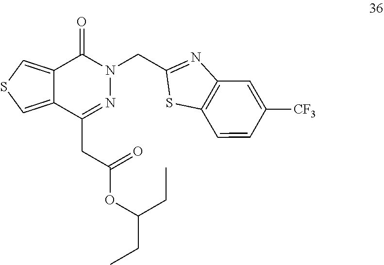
N1=C(CC(OC(CC)CC)=O)C2=CSC=C2C(=O)N1CC1=NC2=C(C=CC([CF3])=C2)S1
